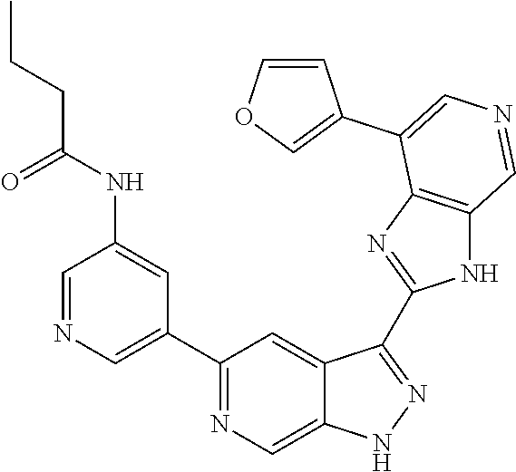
C1(C2=CN=CC(NC(CCC)=O)=C2)=NC=C2C(=C1)C(C1=NC3=C(N1)C=NC=C3C1=COC=C1)=NN2
